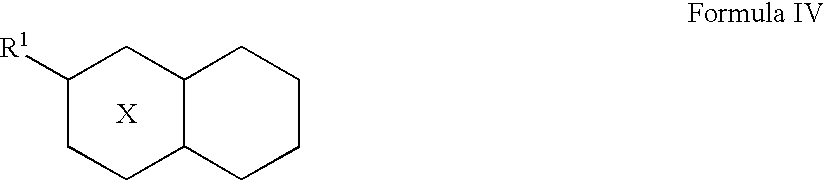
C1CCCC2C1CC([R1])CC2
